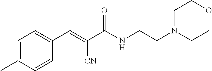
C1=C(C)C=CC(C=C(C(=O)NCCN2CCOCC2)[CN])=C1
